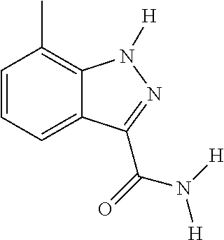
C1=CC=C2C(=C1C)N([H])N=C2C(=O)N([H])[H]
